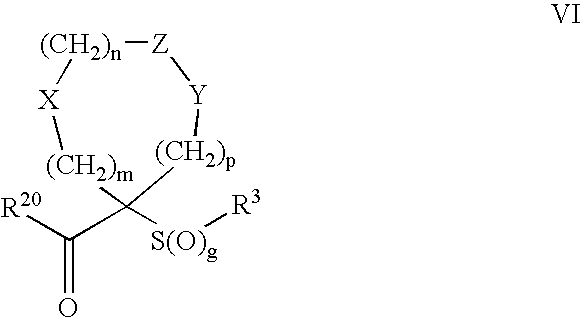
[X]1[(CH2)m]C(C([R20])=O)([S(O)g][R3])[(CH2)p][Y][Z][(CH2)n]1
